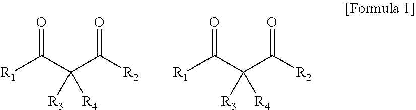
O=C(C(C([R2])=O)([R3])[R4])[R1].O=C(C(C([R2])=O)([R3])[R4])[R1]
